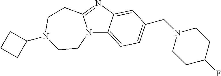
N12C3=CC=C(CN4CCC(F)CC4)C=C3N=C1CCN(C1CCC1)CC2
